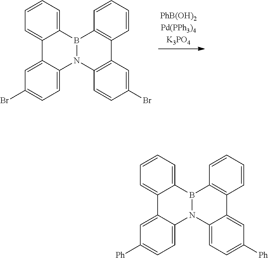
C1=C2C3=CC(Br)=CC=C3N3B(C2=CC=C1)C1=C(C=CC=C1)C1=C3C=CC(Br)=C1.C1=C2C3=CC([Ph])=CC=C3N3B(C2=CC=C1)C1=C(C=CC=C1)C1=CC([Ph])=CC=C31
